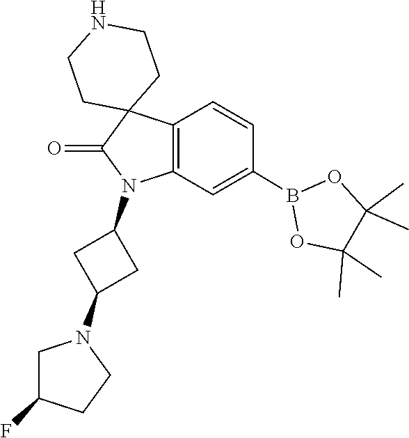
C1(C)(C)C(C)(C)OB(C2=CC3=C(C=C2)C2(C(=O)N3C3CC(N4CC(F)CC4)C3)CCNCC2)O1
